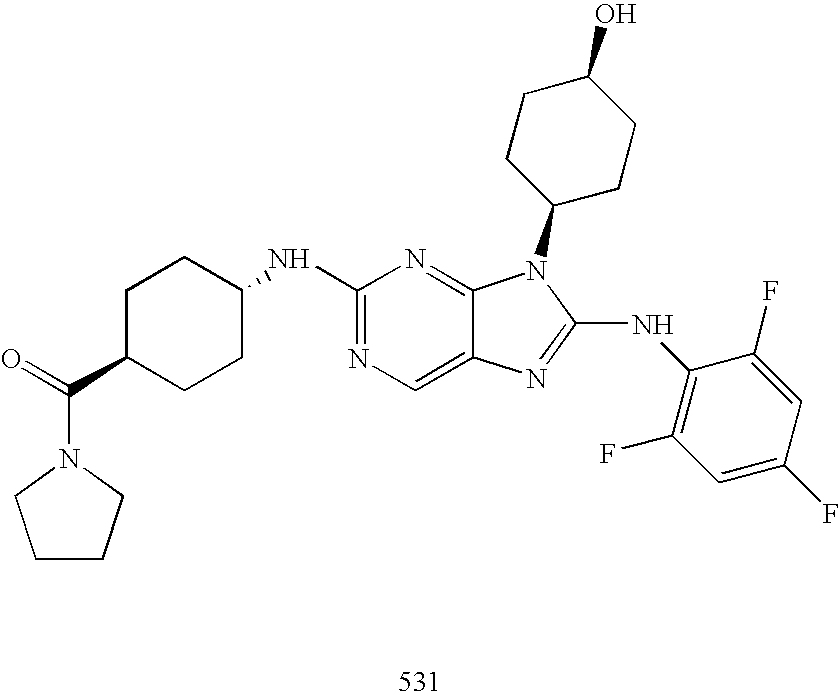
C1(NC2CCC(C(=O)N3CCCC3)CC2)=NC=C2C(=N1)N(C1CCC(O)CC1)C(NC1=C(F)C=C(F)C=C1F)=N2
